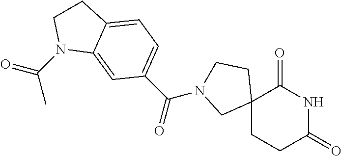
C12(CCC(=O)NC1=O)CCN(C(=O)C1=CC=C3C(=C1)N(C(C)=O)CC3)C2
